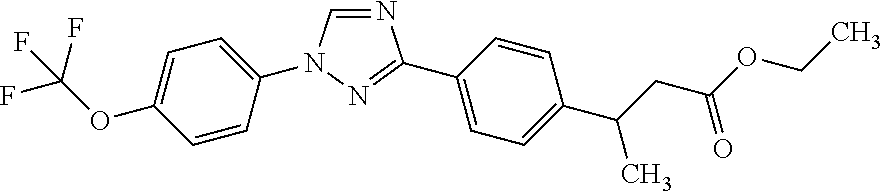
N1=CN(C2=CC=C(OC(F)(F)F)C=C2)N=C1C1=CC=C(C(CC(OCC)=O)C)C=C1
